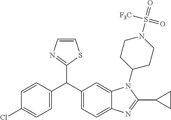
C1=C(C(C2=CC=C3C(=C2)N(C2CCN(S(=O)([F3C])=O)CC2)C(C2CC2)=N3)C2=NC=CS2)C=CC(Cl)=C1
